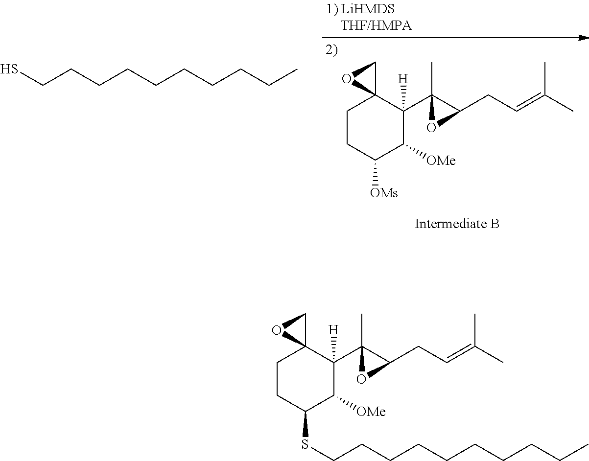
C(CCCCCCCCC)S.C1CC([OMs])C([OMe])C([H])(C2(C)C(CC=C(C)C)O2)C12CO2.C(CCCCCCCCC)SC1CCC2(CO2)C([H])(C2(C)C(CC=C(C)C)O2)C1[OMe]
